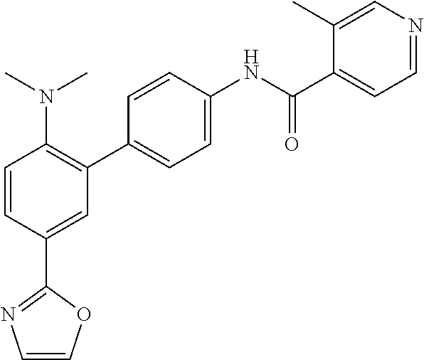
C1=CC(C2=NC=CO2)=CC(C2=CC=C(NC(C3=CC=NC=C3C)=O)C=C2)=C1N(C)C
